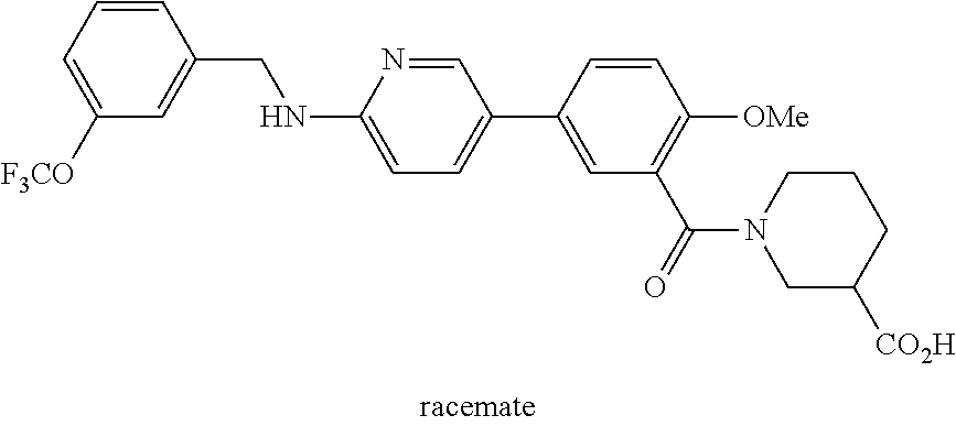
C1=CC(CNC2=CC=C(C3=CC(C(=O)N4CC([CO2H])CCC4)=C([OMe])C=C3)C=N2)=CC([F3CO])=C1
